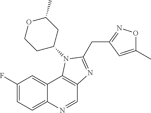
C1(F)=CC=C2C(=C1)C1=C(C=N2)N=C(CC2=NOC(C)=C2)N1C1CC(C)OCC1
